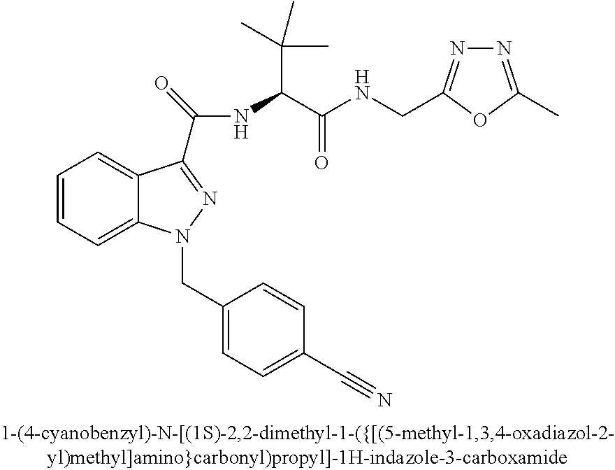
C1=CC=C2C(=C1)C(C(NC(C(C)(C)C)C(NCC1=NN=C(C)O1)=O)=O)=NN2CC1=CC=C(C#N)C=C1
